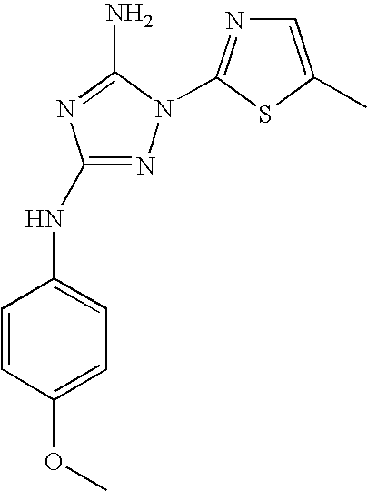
N1=C(NC2=CC=C(OC)C=C2)N=C(N)N1C1=NC=C(C)S1
